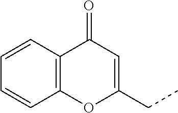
C12=C(OC(CC)=CC1=O)C=CC=C2
